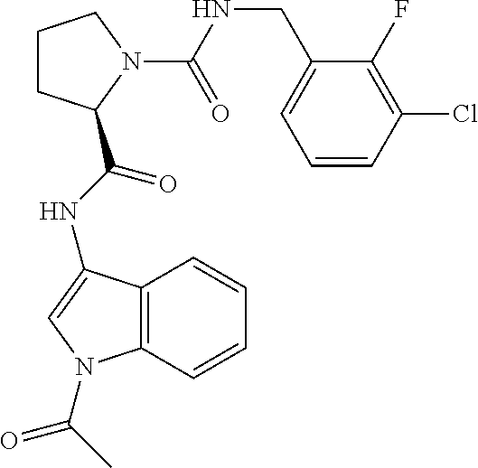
C1CC(C(NC2=CN(C(C)=O)C3=C2C=CC=C3)=O)N(C(NCC2=CC=CC(Cl)=C2F)=O)C1
